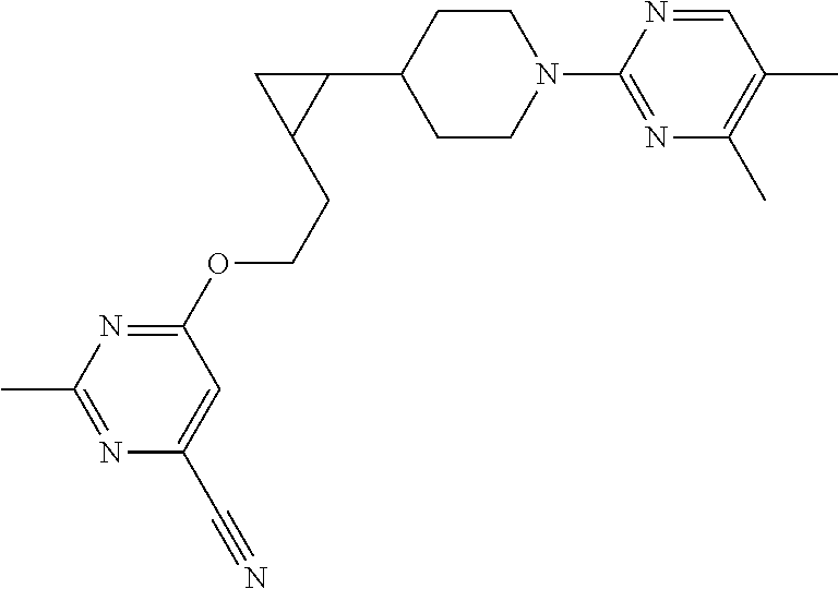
C1CN(C2=NC(C)=C(C)C=N2)CCC1C1CC1CCOC1=NC(C)=NC(C#N)=C1
